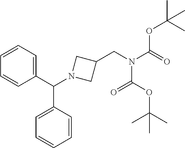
N1(C(C2=CC=CC=C2)C2=CC=CC=C2)CC(CN(C(OC(C)(C)C)=O)C(=O)OC(C)(C)C)C1
